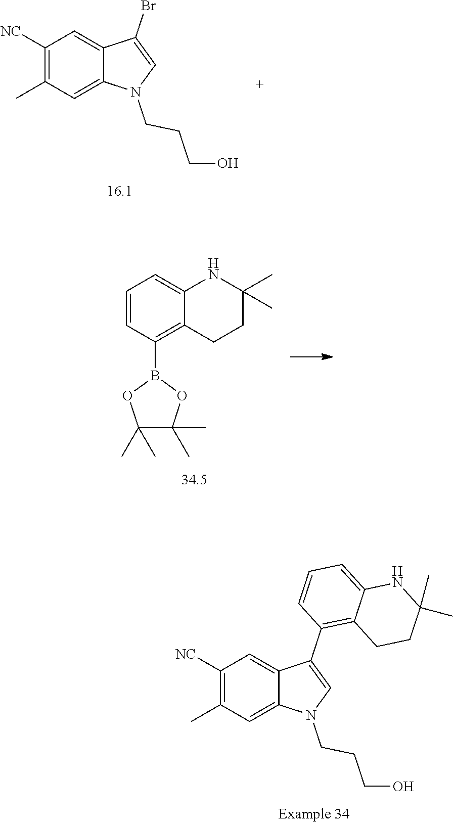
C1([NC])=C(C)C=C2C(=C1)C(Br)=CN2CCCO.C1=CC(B2OC(C)(C)C(C)(C)O2)=C2C(=C1)NC(C)(C)CC2.C1([NC])=C(C)C=C2C(=C1)C(C1=C3C(=CC=C1)NC(C)(C)CC3)=CN2CCCO
